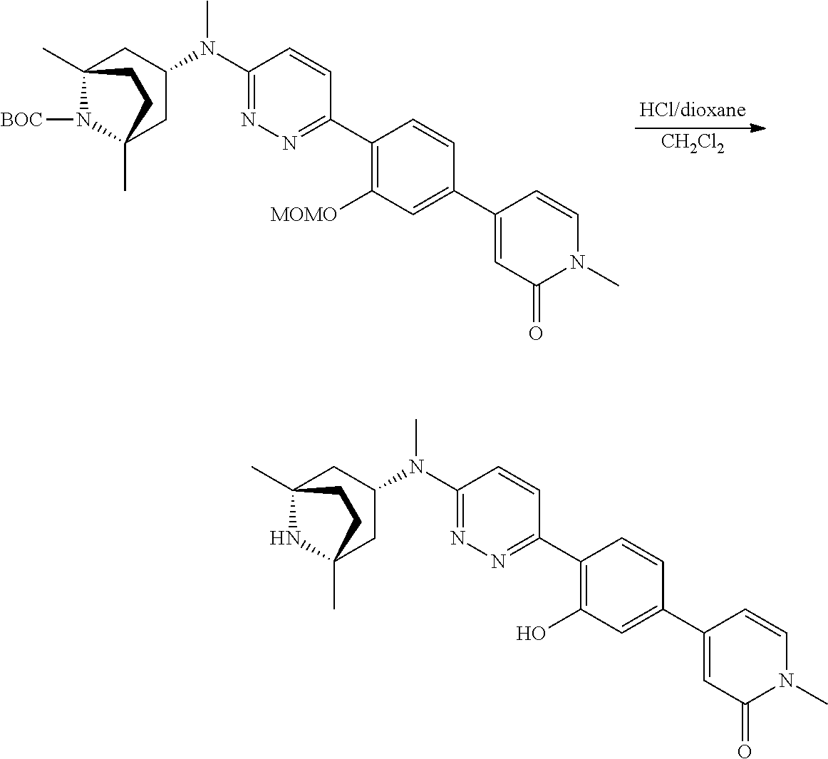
C12(C)CC(N(C3=NN=C(C4=C(O)C=C(C5=CC(=O)N(C)C=C5)C=C4)C=C3)C)CC(C)(N1)CC2.C12(C)CC(N(C3=NN=C(C4=C([MOMO])C=C(C5=CC(=O)N(C)C=C5)C=C4)C=C3)C)CC(C)(N1[BOC])CC2.[CH2Cl2]
